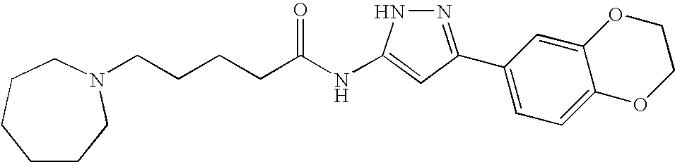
C(CCCC(NC1=CC(C2=CC=C3C(=C2)OCCO3)=NN1)=O)N1CCCCCC1
